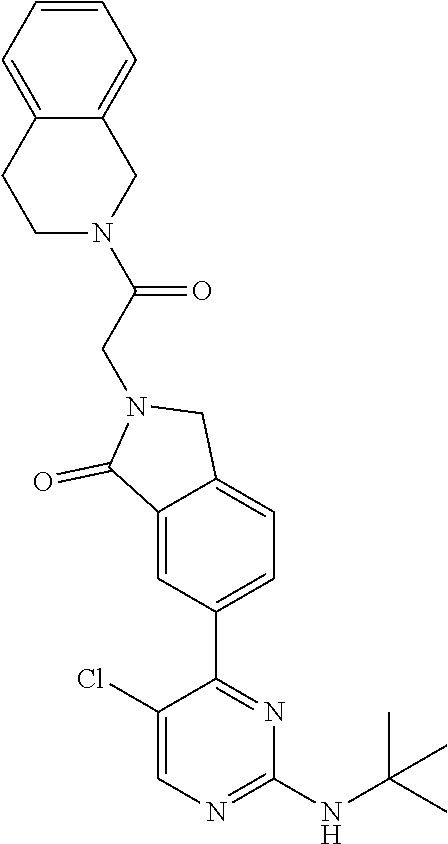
C1(Cl)=CN=C(NC(C)(C)C)N=C1C1=CC=C2C(=C1)C(=O)N(CC(=O)N1CC3=CC=CC=C3CC1)C2
